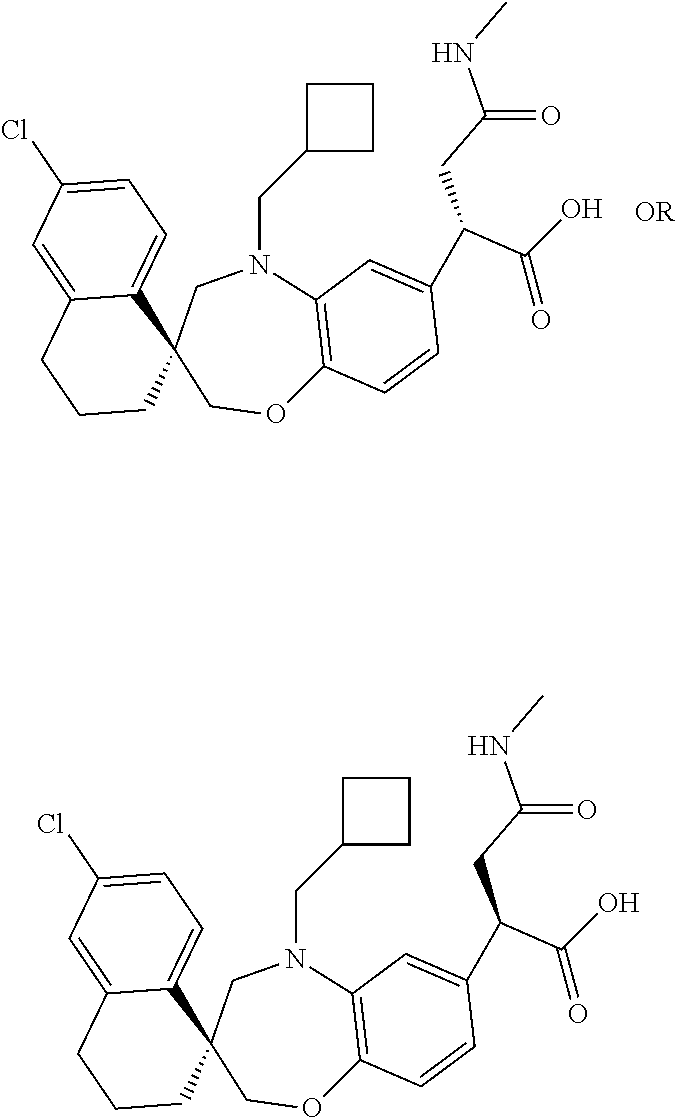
C1CC(CN2C3=C(OCC4(C5=CC=C(Cl)C=C5CCC4)C2)C=CC(C(CC(NC)=O)C(O)=O)=C3)C1.C1CC(CN2C3=C(OCC4(C5=CC=C(Cl)C=C5CCC4)C2)C=CC(C(CC(NC)=O)C(O)=O)=C3)C1
